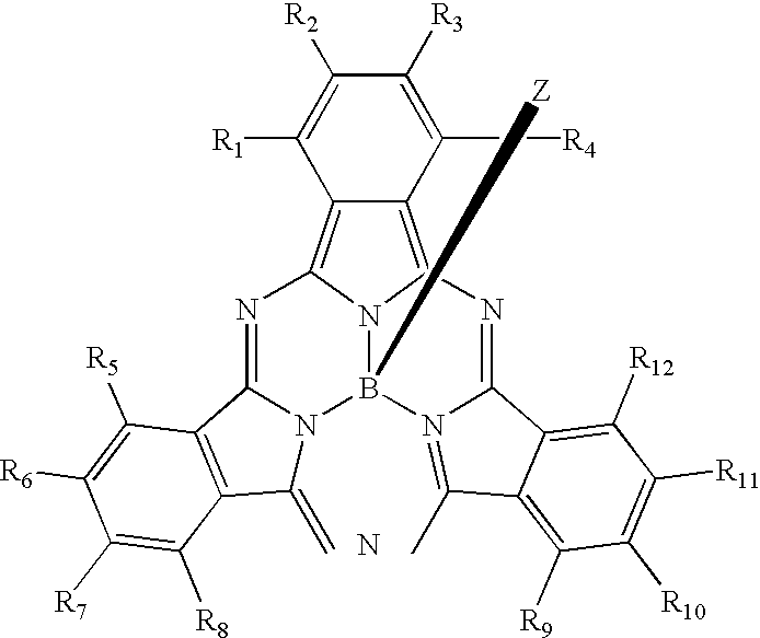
C1([R3])=C([R4])C2=C3N4C(=C2C([R1])=C1[R2])N=C1N(B4([Z])N2=C(C)C4=C([R9])C([R10])=C([R11])C([R12])=C4C2=N3)C(=C)C2=C1C([R5])=C([R6])C([R7])=C2[R8].N
